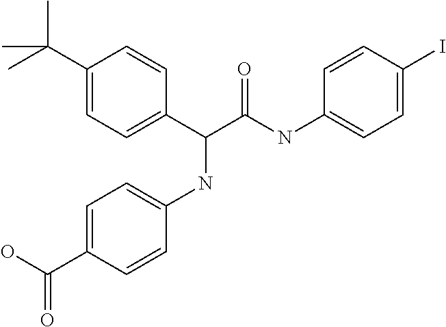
C1(C(C)(C)C)=CC=C(C(C(NC2=CC=C(I)C=C2)=O)NC2=CC=C(C(O)=O)C=C2)C=C1
